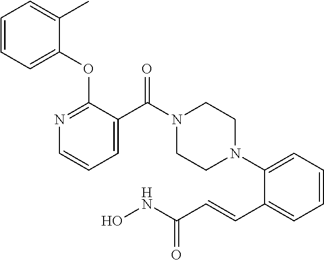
C1=CC=C(N2CCN(C(C3=CC=CN=C3OC3=CC=CC=C3C)=O)CC2)C(C=CC(NO)=O)=C1
